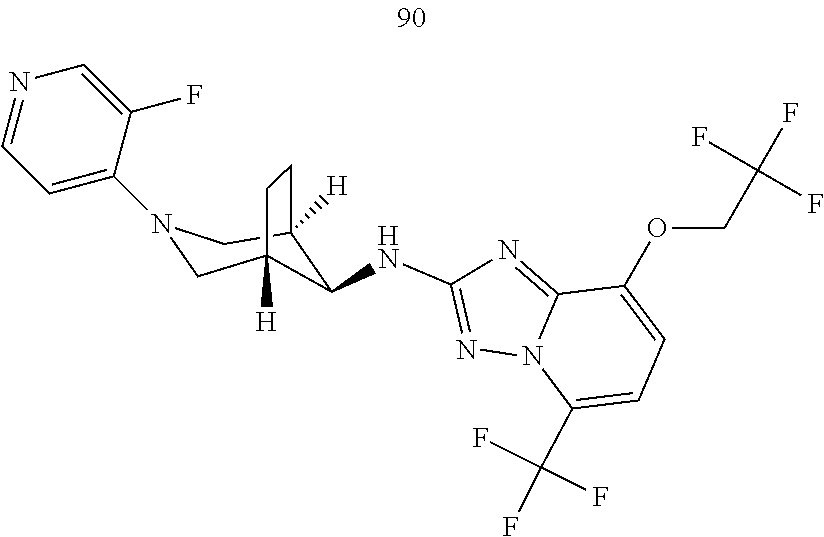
C12([H])CN(C3=CC=NC=C3F)CC([H])(CC1)C2NC1=NN2C(=N1)C(OCC(F)(F)F)=CC=C2C(F)(F)F
